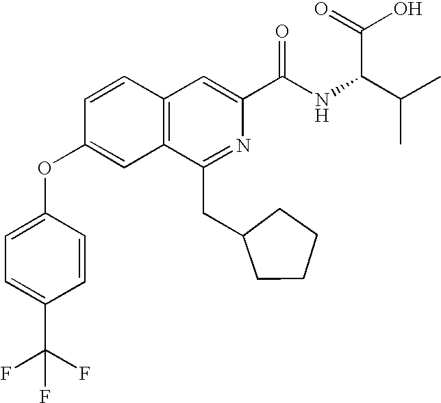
C1=CC2=C(C=C1OC1=CC=C(C(F)(F)F)C=C1)C(CC1CCCC1)=NC(C(NC(C(C)C)C(=O)O)=O)=C2
